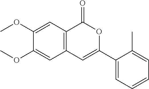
C12=C(C=C(OC)C(OC)=C1)C(=O)OC(C1=CC=CC=C1C)=C2
